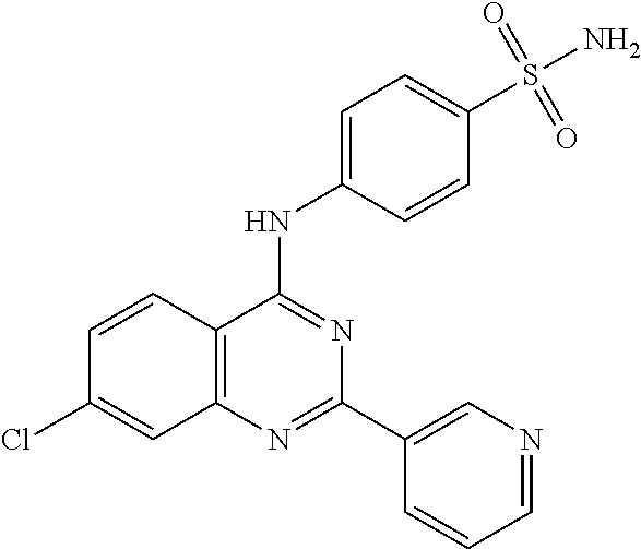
C1=CC2=C(C=C1Cl)N=C(C1=CN=CC=C1)N=C2NC1=CC=C(S(=O)(=O)N)C=C1
